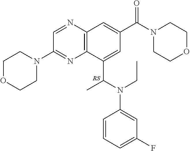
C1OCCN(C2=NC3=C(N=C2)C=C(C(=O)N2CCOCC2)C=C3C(C)N(C2=CC(F)=CC=C2)CC)C1
